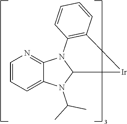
C1=CC=C2C(=N1)N1C(N2C(C)C)[Ir]C2=C1C=CC=C2
